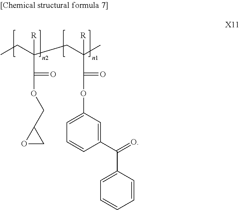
CCC(CC(C)([R])C(OC1=CC=CC(C(=O)C2=CC=CC=C2)=C1)=O)([R])C(OCC1OC1)=O
